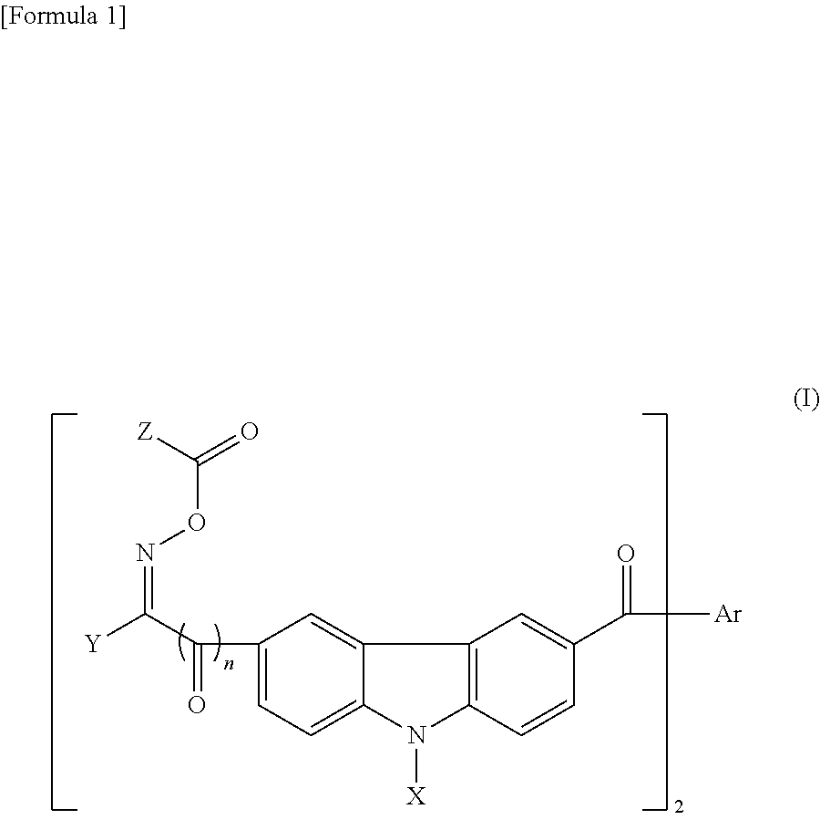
C1(C(C([Y])=NOC(=O)[Z])=O)=CC=C2C(=C1)C1=C(N2[X])C=CC(C([Ar])=O)=C1
